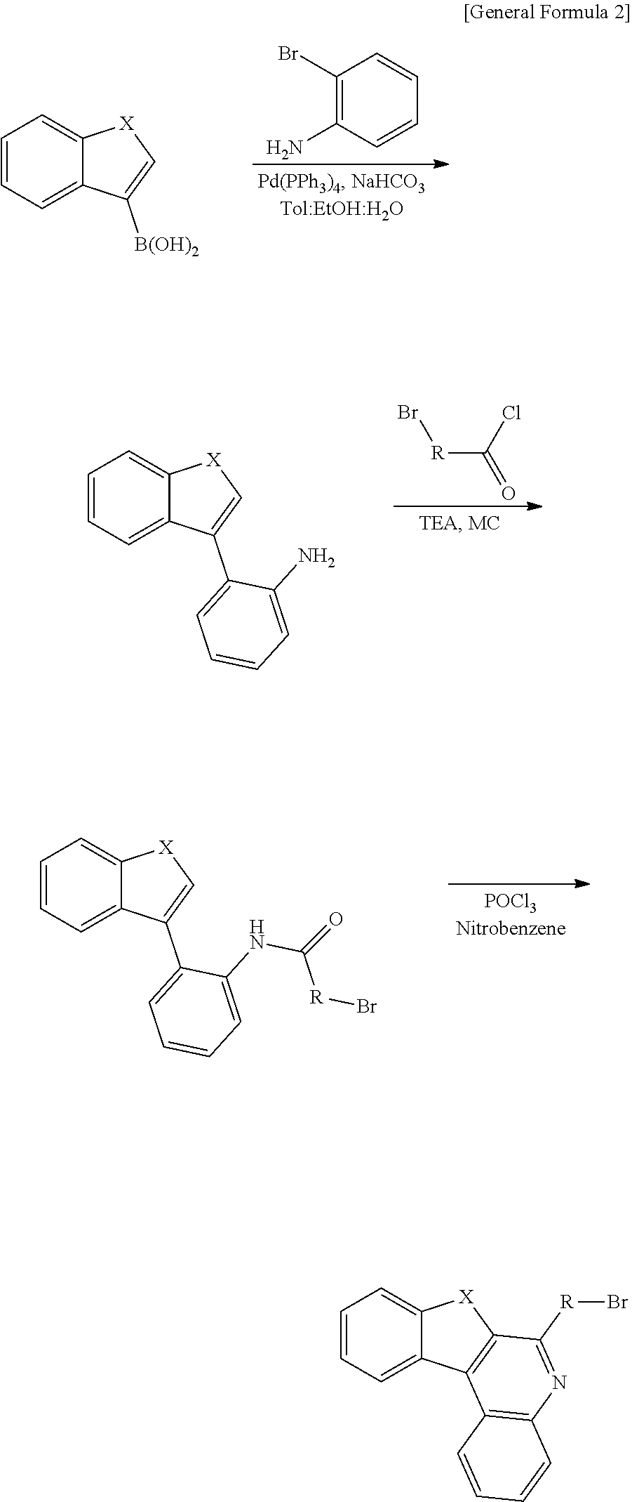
C1=CC=C2C(=C1)[X]C=C2[B(OH)2].C1(Br)=C(N)C=CC=C1.C1(C2=CC=CC=C2N)=C[X]C2=CC=CC=C12.[R](C(Cl)=O)Br.[R](Br)C(NC1=CC=CC=C1C1=C[X]C2=CC=CC=C12)=O.C12=C([X]C3=CC=CC=C13)C([R]Br)=NC1=C2C=CC=C1
